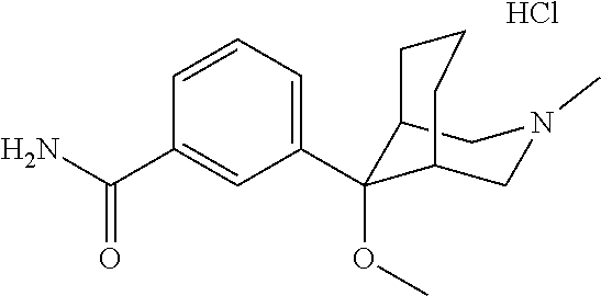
C12C(OC)(C3=CC=CC(C(N)=O)=C3)C(CN(C)C1)CCC2.Cl
